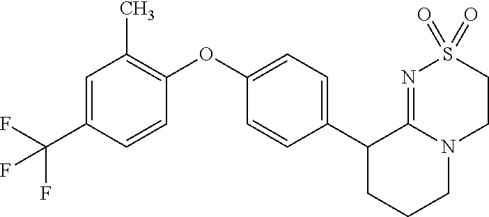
C1(C2CCCN3C2=NS(=O)(=O)CC3)=CC=C(OC2=C(C)C=C(C(F)(F)F)C=C2)C=C1
